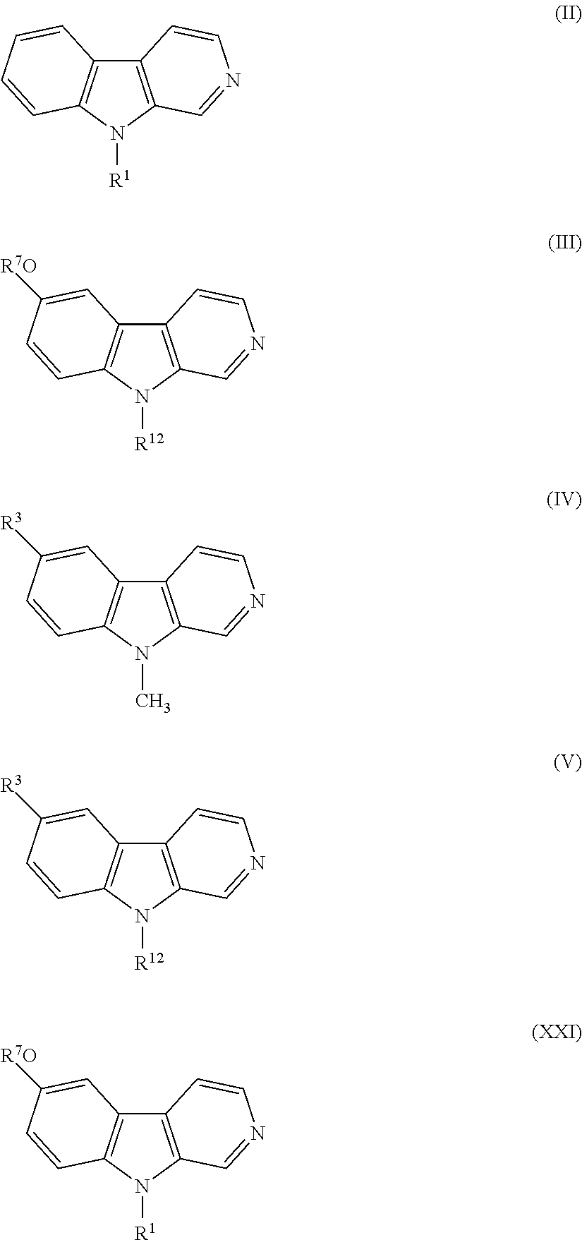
C12=C(N([R12])C3=C1C=C([R7O])C=C3)C=NC=C2.C12=C(N([R1])C3=C1C=CC=C3)C=NC=C2.C12=C(N([R1])C3=C1C=C([R7O])C=C3)C=NC=C2.C12=C(N(C)C3=C1C=C([R3])C=C3)C=NC=C2.C12=C(N([R12])C3=C1C=C([R3])C=C3)C=NC=C2
